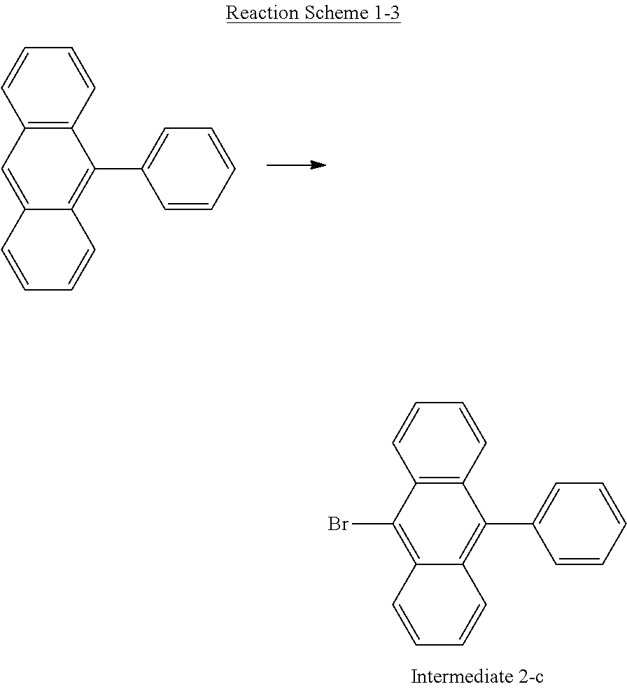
C1(C2=CC=CC=C2)=C2C(=CC3=C1C=CC=C3)C=CC=C2.C1(C2=CC=CC=C2)=C2C(=C(Br)C3=C1C=CC=C3)C=CC=C2
